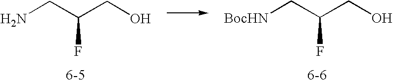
[BocHN]CC(CO)F.NCC(CO)F
